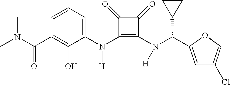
C(C1=C(O)C(N(C2=C(N(C(C3CC3)C3=CC(Cl)=CO3)[H])C(=O)C2=O)[H])=CC=C1)(=O)N(C)C
